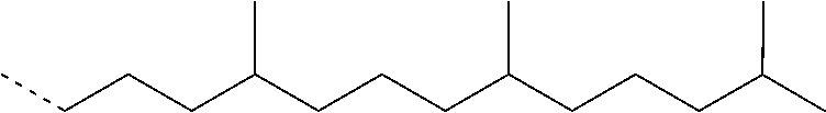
C(CC(C)C)CC(CCCC(CCCC)C)C
